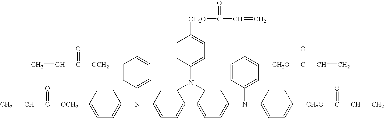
C=CC(=O)[OCH2]C1=CC=C(N(C2=CC=CC([OCH2]C(=O)C=C)=C2)C2=CC=CC(N(C3=CC(N(C4=CC([CH2O]C(=O)C=C)=CC=C4)C4=CC=C([CH2O]C(=O)C=C)C=C4)=CC=C3)C3=CC=C([CH2O]C(=O)C=C)C=C3)=C2)C=C1
